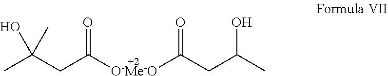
C(C(O)C)C(=O)[O-Me-O]C(CC(C)(C)O)=O
